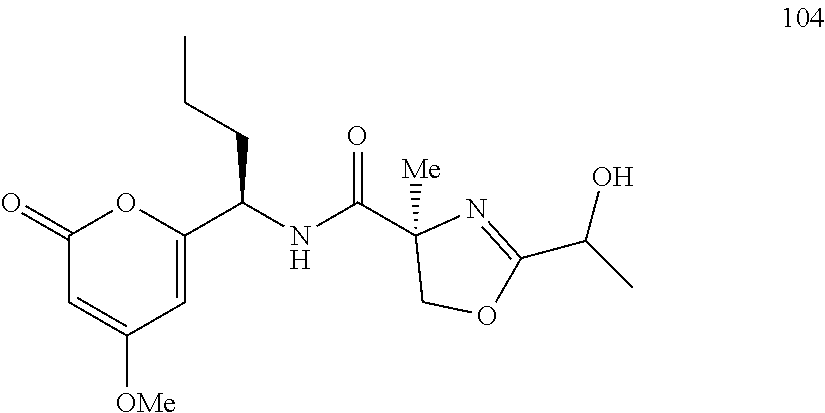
C1(=O)C=C([OMe])C=C(C(NC(C2([Me])COC(C(C)O)=N2)=O)CCC)O1
